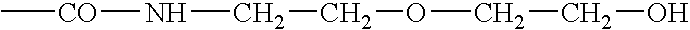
C[CO]NCCOCCO
